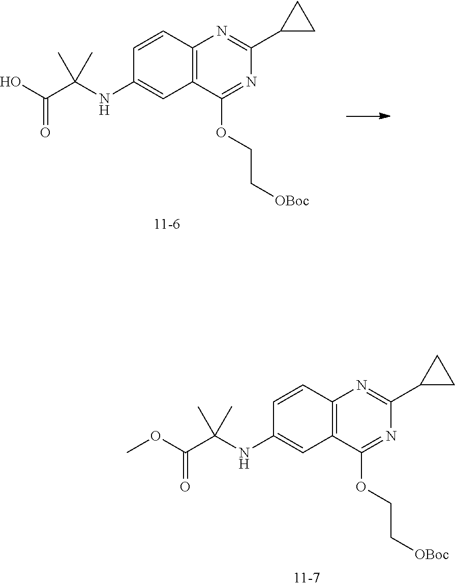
C12=C(C=CC(NC(C(OC)=O)(C)C)=C1)N=C(C1CC1)N=C2OCC[OBoc].C12=C(C=CC(NC(C(O)=O)(C)C)=C1)N=C(C1CC1)N=C2OCC[OBoc]
